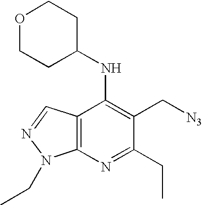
C12=C(N=C(CC)C(C[N3])=C1NC1CCOCC1)N(CC)N=C2
